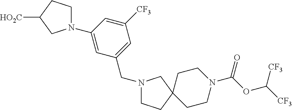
C1CC([HO2C])CN1C1=CC(CN2CCC3(CCN(C(OC([CF3])[CF3])=O)CC3)C2)=CC([CF3])=C1
